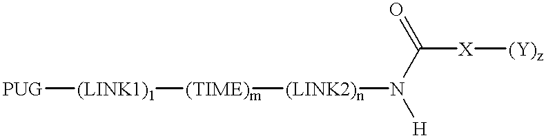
[PUG][(LINK1)1][(TIME)m][(LINK2)n]N(C([X][(Y)z])=O)[H]
